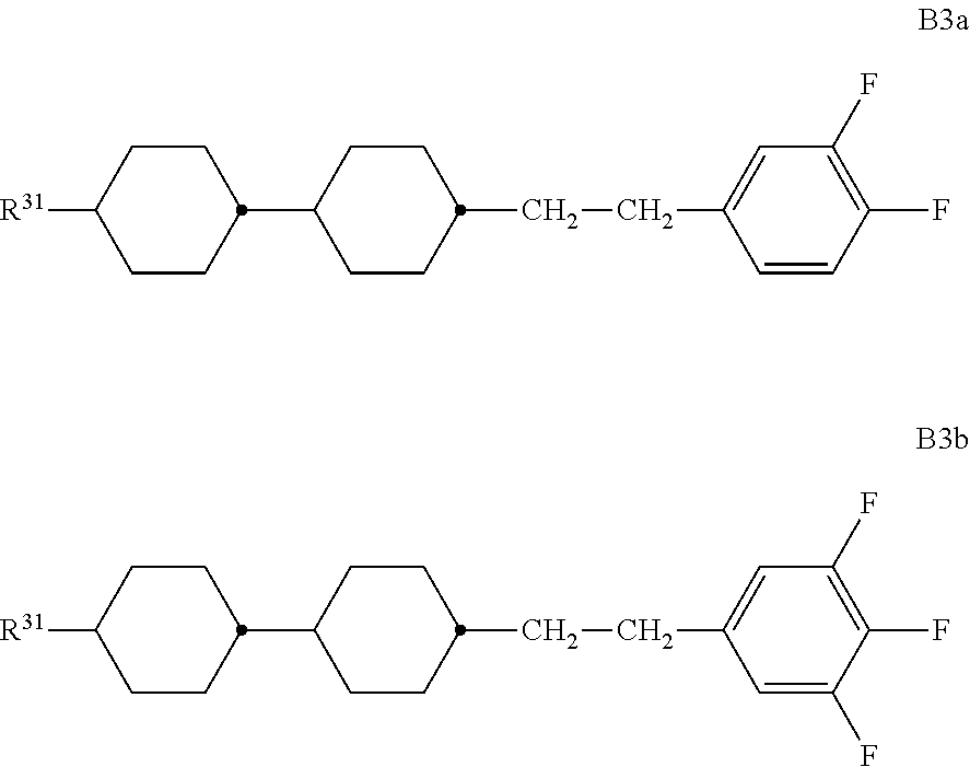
C1CC([R31])CCC1C1CCC(CCC2=CC(F)=C(F)C=C2)CC1.C1CC([R31])CCC1C1CCC(CCC2=CC(F)=C(F)C(F)=C2)CC1
